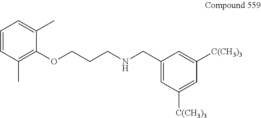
C1(OCCCNCC2=CC([C(CH3)3])=CC([C(CH3)3])=C2)=C(C)C=CC=C1C
